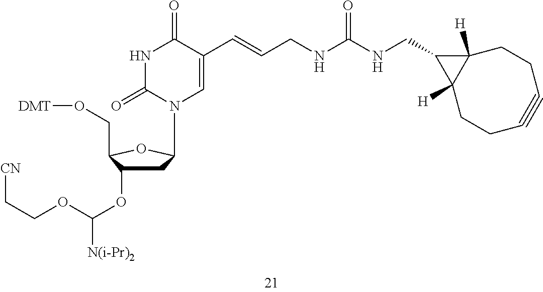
N(C(NCC1C2([H])C1([H])CCC#CCC2)=O)CC=CC1=CN(C2CC(OC([N(i-Pr)2])OCC[CN])C(CO[DMT])O2)C(=O)NC1=O
